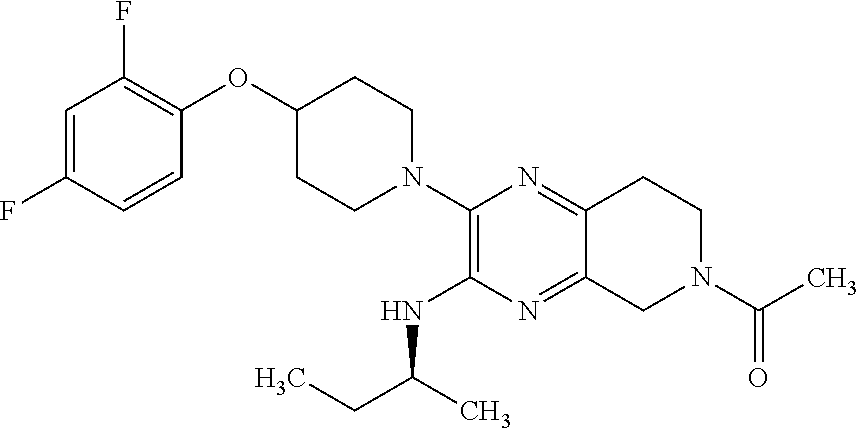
C1=C(F)C=CC(OC2CCN(C3=C(NC(CC)C)N=C4C(=N3)CCN(C(C)=O)C4)CC2)=C1F
